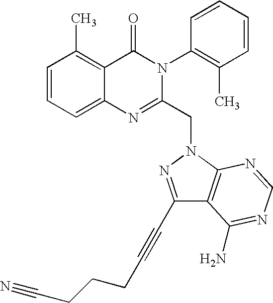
C1=CC=C2C(=C1C)C(=O)N(C1=C(C)C=CC=C1)C(CN1N=C(C#CCCCC#N)C3=C1N=CN=C3N)=N2
